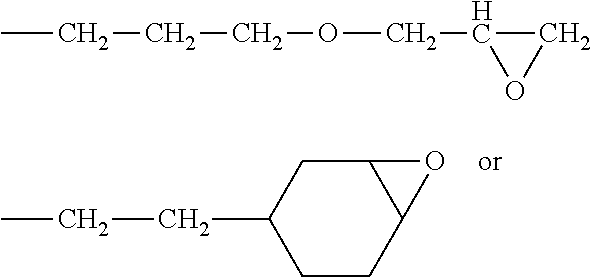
C12CC(CCC)CCC1O2.CCCCOCC1OC1
